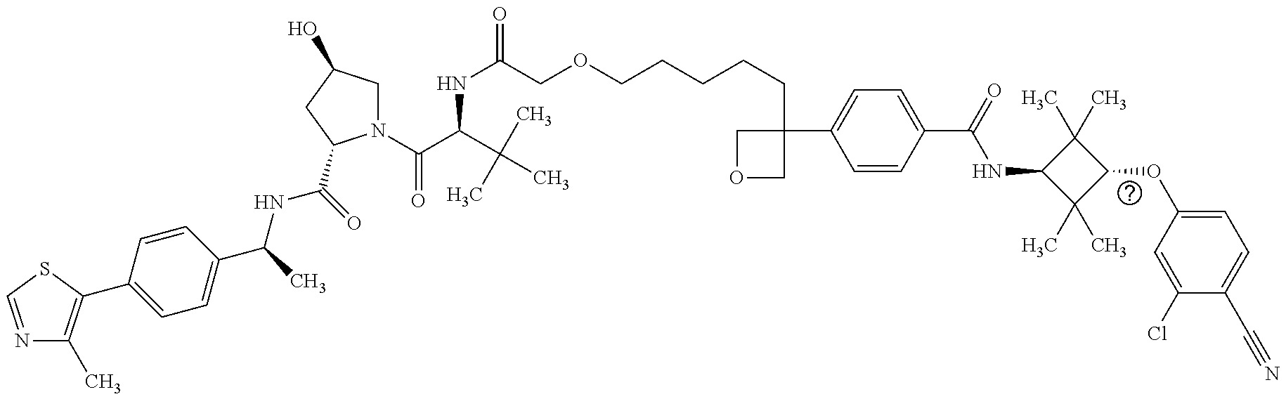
N1=CSC(C2=CC=C(C(NC(=O)C3N(C(=O)C(C(C)(C)C)NC(=O)COCCCCCC4(C5=CC=C(C(=O)NC6C(C)(C)C(OC7=CC=C(C#N)C(Cl)=C7)C6(C)C)C=C5)COC4)CC(O)C3)C)C=C2)=C1C
